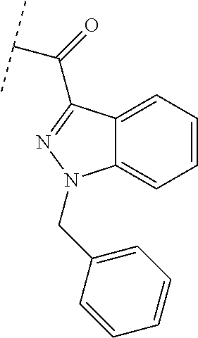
C12=CC=CC=C1C(C(=O)C(C)C)=NN2CC1=CC=CC=C1
